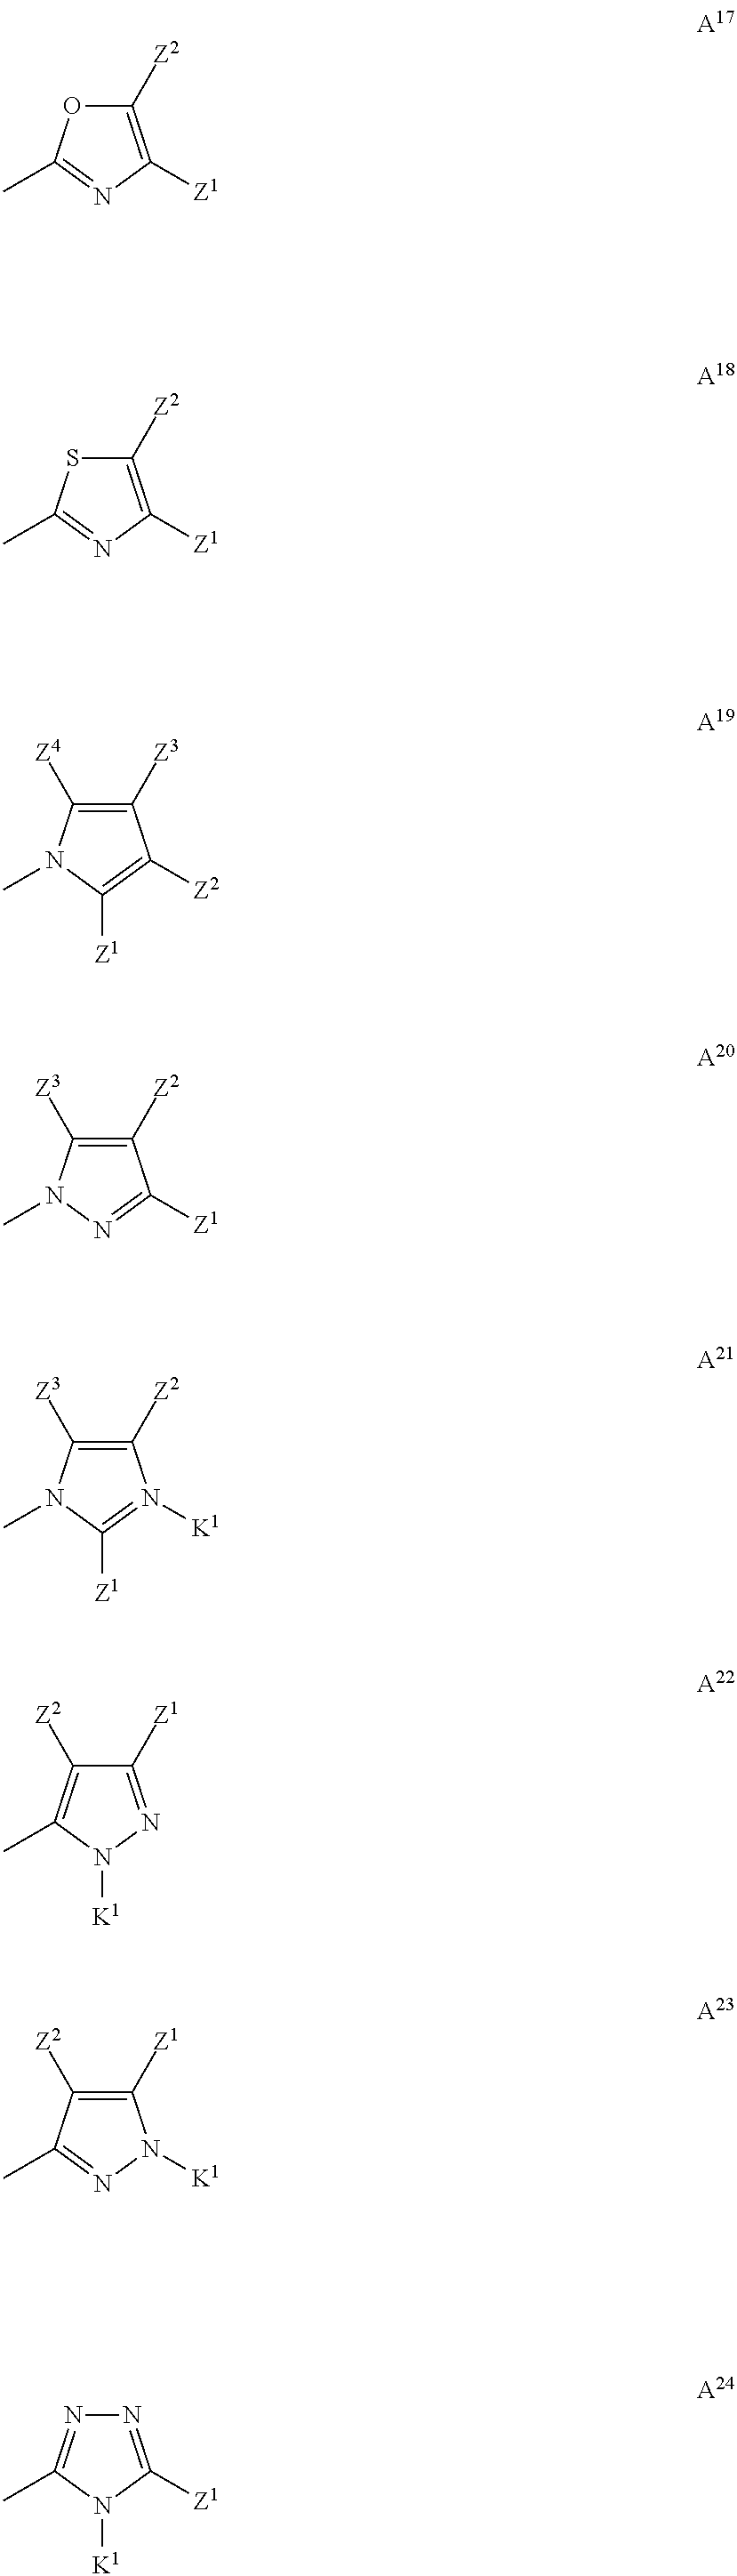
C1([Z2])=C([Z1])N=C(C)S1.C1([Z3])=C([Z4])N(C)C([Z1])=C1[Z2].C1([Z2])=C([Z3])N(C)N=C1[Z1].C1([Z2])=C([Z3])N(C)C([Z1])=N1[K1].C1([Z1])=NN([K1])C(C)=C1[Z2].C1([Z1])=C([Z2])C(C)=NN1[K1].N1=C([Z1])N([K1])C(C)=N1.C1([Z2])=C([Z1])N=C(C)O1
